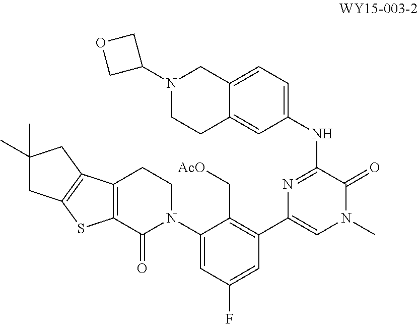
C1(N2CCC3=C(C2=O)SC2=C3CC(C)(C)C2)=CC(F)=CC(C2=CN(C)C(=O)C(NC3=CC=C4C(=C3)CCN(C3COC3)C4)=N2)=C1C[AcO]
